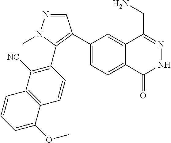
C1(C2=C(C3=C([NC])C4=C(C=C3)C(OC)=CC=C4)N(C)N=C2)=CC=C2C(=C1)C(CN)=NNC2=O
